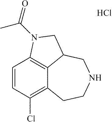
C1=CC(Cl)=C2C3=C1N(C(C)=O)CC3CNCC2.Cl
